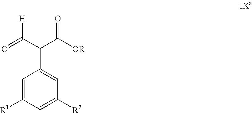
C1=C([R1])C=C([R2])C=C1C(C(=O)[H])C([OR])=O
